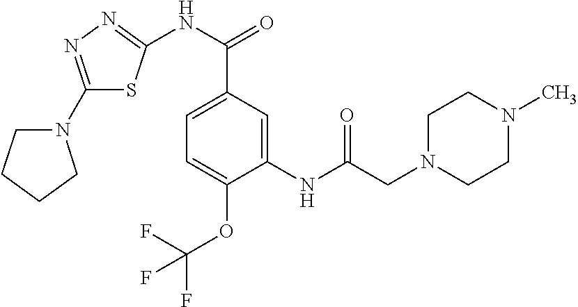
C1(N2CCCC2)=NN=C(NC(C2=CC=C(OC(F)(F)F)C(NC(=O)CN3CCN(C)CC3)=C2)=O)S1
